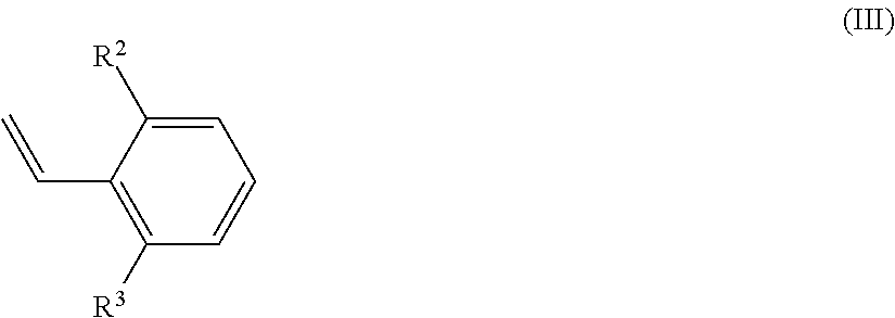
C1=C([R2])C(C=C)=C([R3])C=C1
